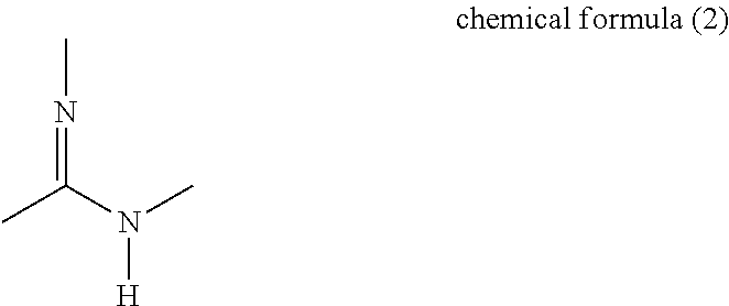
CN=C(C)N(C)[H]
